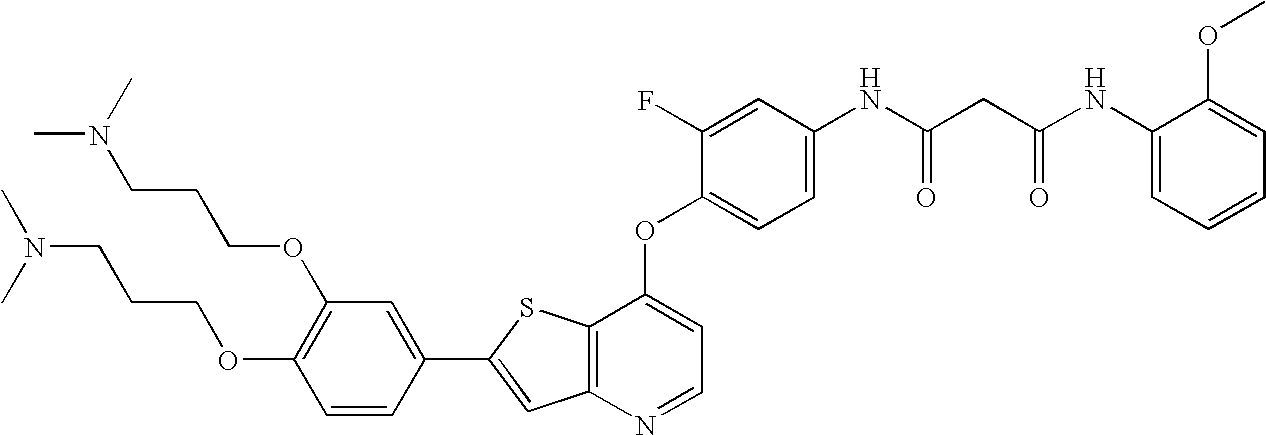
C12=C(SC(C3=CC(OCCCN(C)C)=C(OCCCN(C)C)C=C3)=C1)C(OC1=CC=C(NC(CC(NC3=CC=CC=C3OC)=O)=O)C=C1F)=CC=N2
